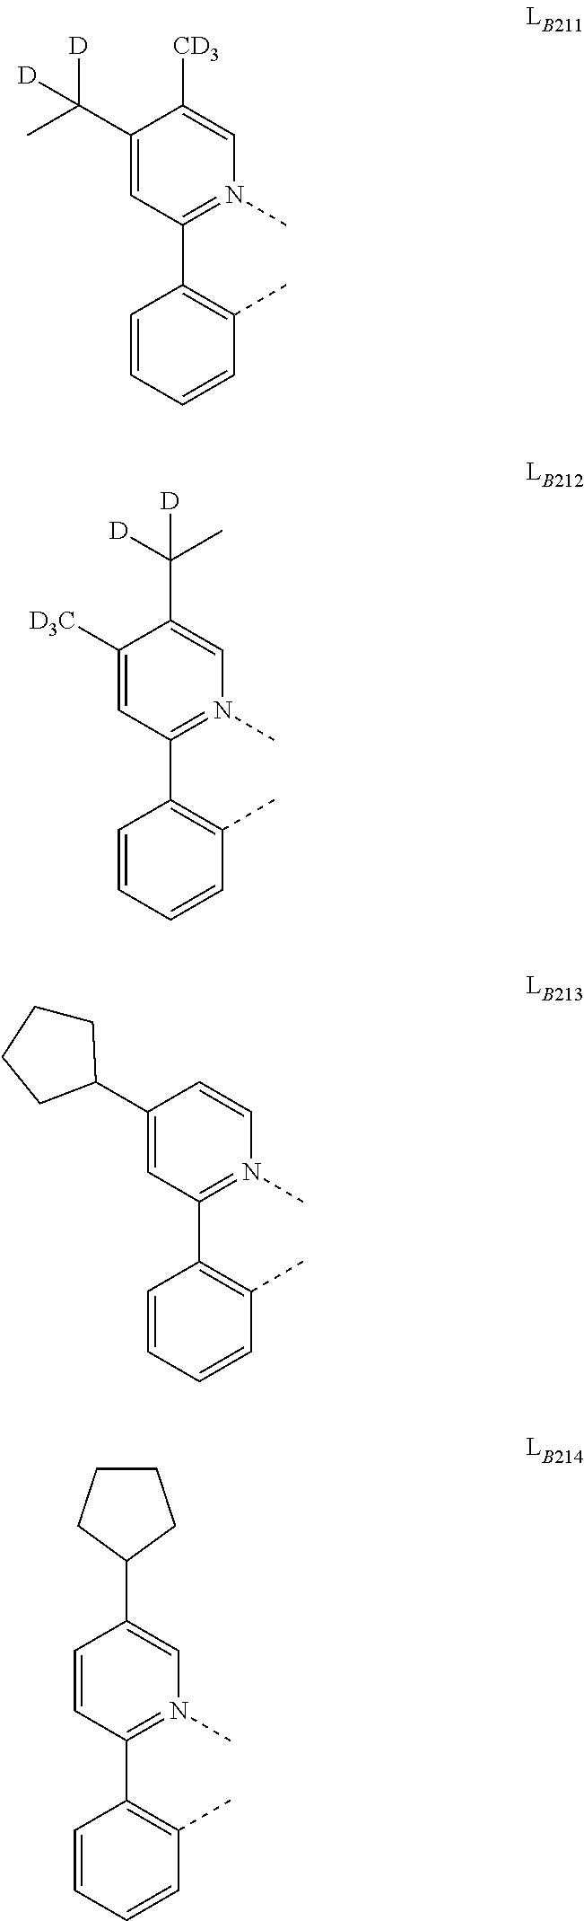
C1(C(C)([D])[D])=CC(C2=C(C)C=CC=C2)=N(C)C=C1[CD3].C1([D3C])=CC(C2=C(C)C=CC=C2)=N(C)C=C1C([D])(C)[D].C1(C2CCCC2)=CC(C2=C(C)C=CC=C2)=N(C)C=C1.C1=CC(C2=C(C)C=CC=C2)=N(C)C=C1C1CCCC1
